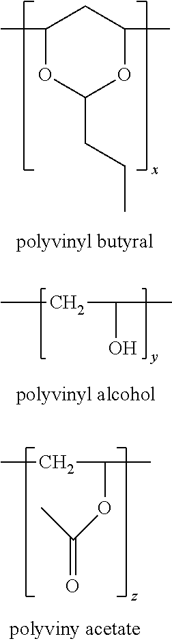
C1(C)OC(CCC)OC(C)C1.CCC(O)C.CCC(OC(C)=O)C
